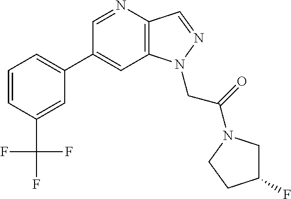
C1(C2=CC=CC(C(F)(F)F)=C2)=CC2=C(C=NN2CC(=O)N2CC(F)CC2)N=C1
